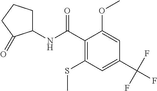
C1(C(NC2CCCC2=O)=O)=C(SC)C=C(C(F)(F)F)C=C1OC
